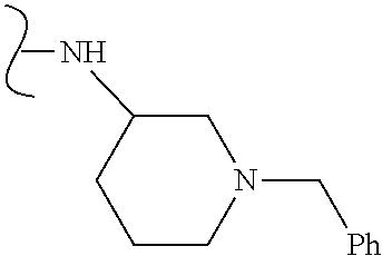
CNC1CCCN(C[Ph])C1
